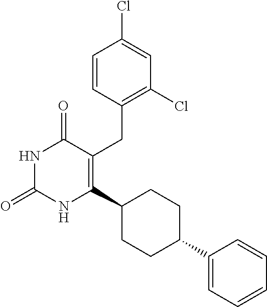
C1=CC(CC2=C(C3CCC(C4=CC=CC=C4)CC3)NC(=O)NC2=O)=C(Cl)C=C1Cl
